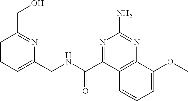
C1=CC=C(CNC(=O)C2=NC(N)=NC3=C2C=CC=C3OC)N=C1CO
